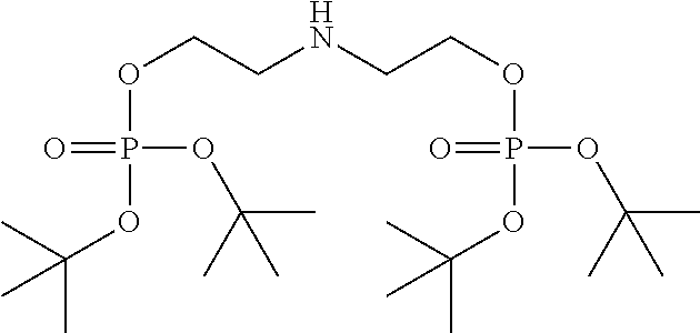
O(CCNCCOP(OC(C)(C)C)(=O)OC(C)(C)C)P(OC(C)(C)C)(=O)OC(C)(C)C
